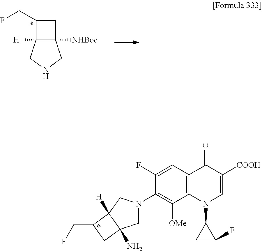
C1(CF)C2([H])C([NHBoc])(C1)CNC2.C12=C(C=C(F)C(N3CC4(N)C([H])(C3)C(CF)C4)=C1[OMe])C(=O)C([COOH])=CN2C1CC1F
